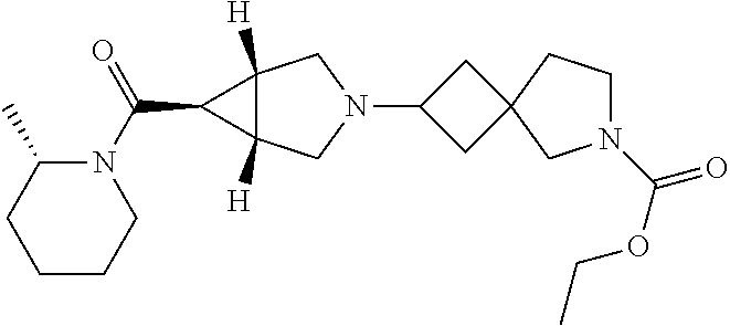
C1C(N2CC3([H])C([H])(C2)C3C(N2C(C)CCCC2)=O)CC12CN(C(OCC)=O)CC2
